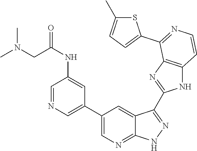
C1=NC=C(C2=CN=C3C(=C2)C(C2=NC4=C(N2)C=CN=C4C2=CC=C(C)S2)=NN3)C=C1NC(=O)CN(C)C
